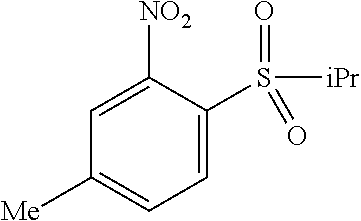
C1(S([iPr])(=O)=O)=CC=C([Me])C=C1[NO2]
